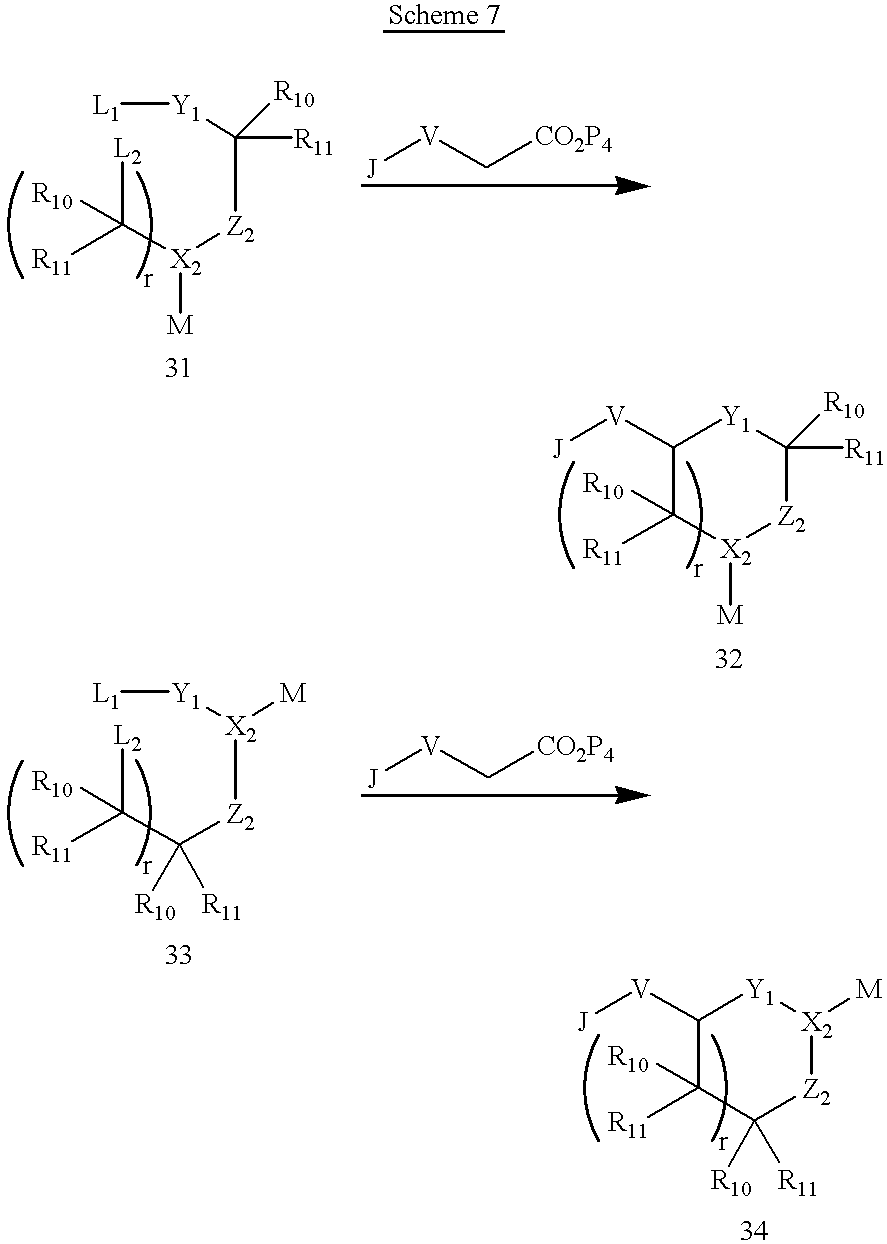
C([R11])([R10])([X2]([Z2]C([Y1][L1])([R11])[R10])[M])[L2].[J][V]C[CO2P4].C1([R11])([R10])[X2]([M])[Z2]C([R11])([R10])[Y1]C1[V][J].C([R11])([R10])(C([Z2][X2]([Y1][L1])[M])([R10])[R11])[L2].[J][V]C[CO2P4].C1([R11])([R10])C([R11])([R10])[Z2][X2]([M])[Y1]C1[V][J]
